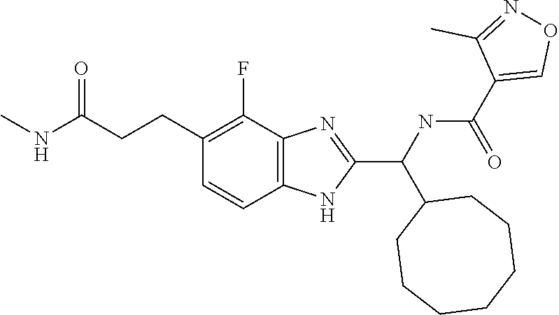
C1CCCCCCC1C(C1=NC2=C(C=CC(CCC(=O)NC)=C2F)N1)NC(=O)C1=CON=C1C
